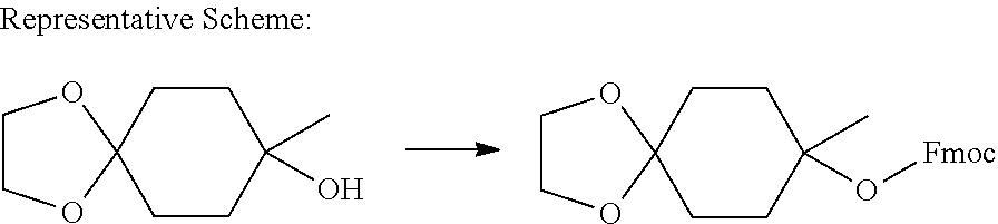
C1CC(C)(O)CCC12OCCO2.C1CC(C)(O[Fmoc])CCC12OCCO2
